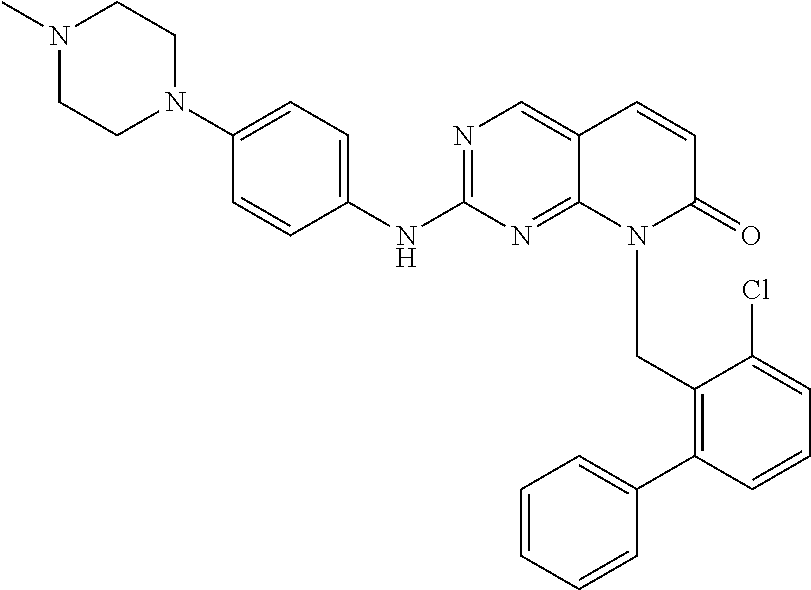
N1(C)CCN(C2=CC=C(NC3=NC=C4C(=N3)N(CC3=C(C5=CC=CC=C5)C=CC=C3Cl)C(=O)C=C4)C=C2)CC1
